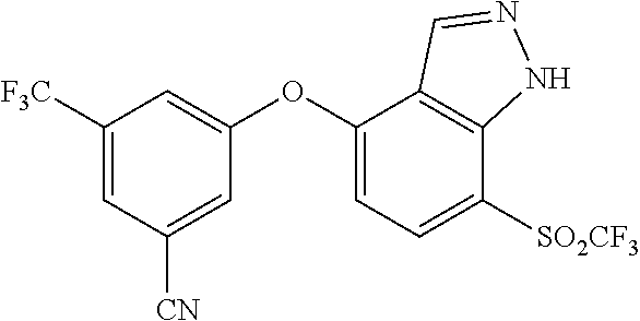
C1(OC2=CC=C([SO2CF3])C3=C2C=NN3)=CC([F3C])=CC([CN])=C1
